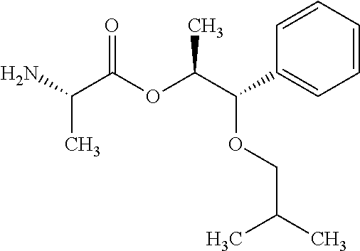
NC(C(OC(C(OCC(C)C)C1=CC=CC=C1)C)=O)C
